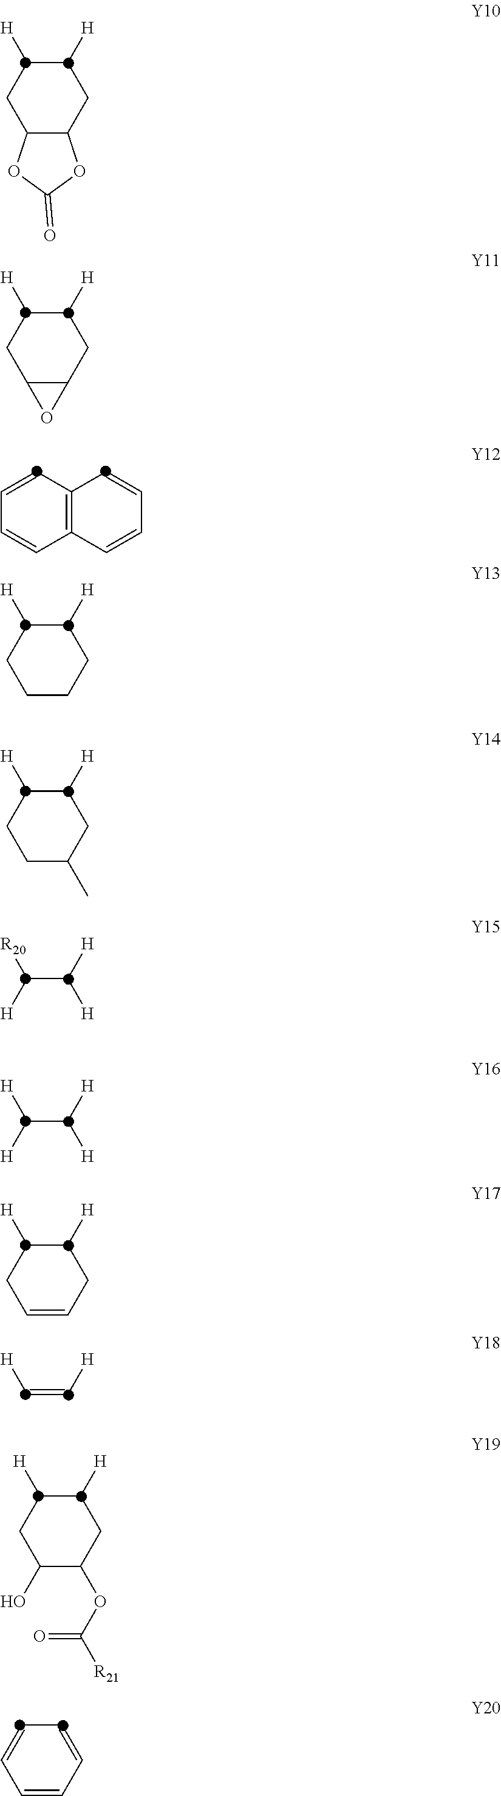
C12C(CC([H])C([H])C1)OC(=O)O2.C12C(CC([H])C([H])C1)O2.C12=C(C=CC=C1)C=CC=C2.C(C([R20])[H])([H])[H].C(C([H])[H])([H])[H].C1([H])C([H])CC=CC1.C1([H])C([H])CC(O)C(OC([R21])=O)C1.C1CCC([H])C([H])C1.C1C(C)CC([H])C([H])C1.C(=C[H])[H].C1=CC=CC=C1
